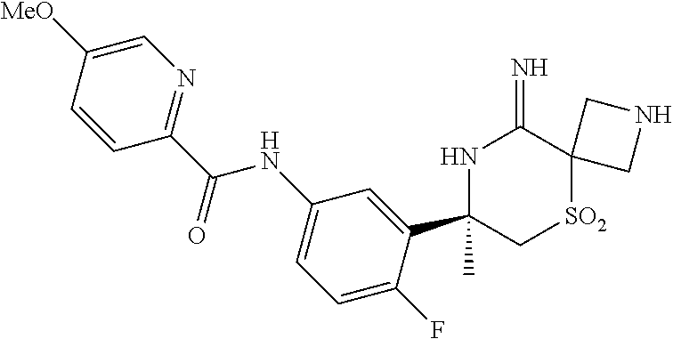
C1=C([MeO])C=CC(C(=O)NC2=CC=C(F)C(C3(C)NC(=N)C4([SO2]C3)CNC4)=C2)=N1
